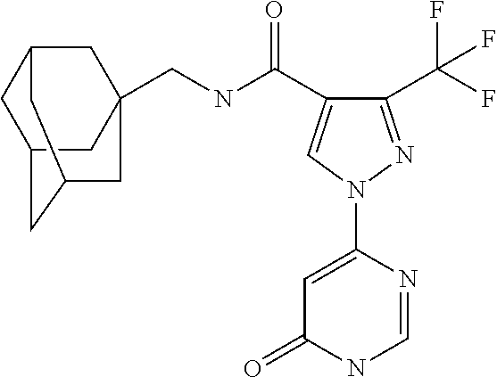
C(NC(=O)C1=CN(C2=CC(=O)NC=N2)N=C1C(F)(F)F)C12CC3CC(CC(C1)C3)C2
